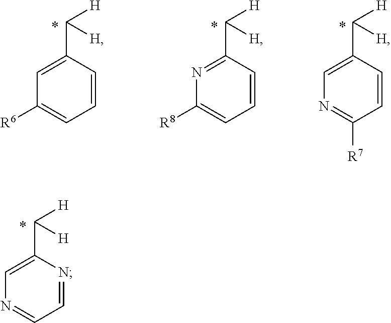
C1=NC(C([H])[H])=CN=C1.C1=CC(C([H])[H])=CC([R6])=C1.C1=CC(C([H])[H])=NC([R8])=C1.C1=CC(C([H])[H])=CN=C1[R7]
